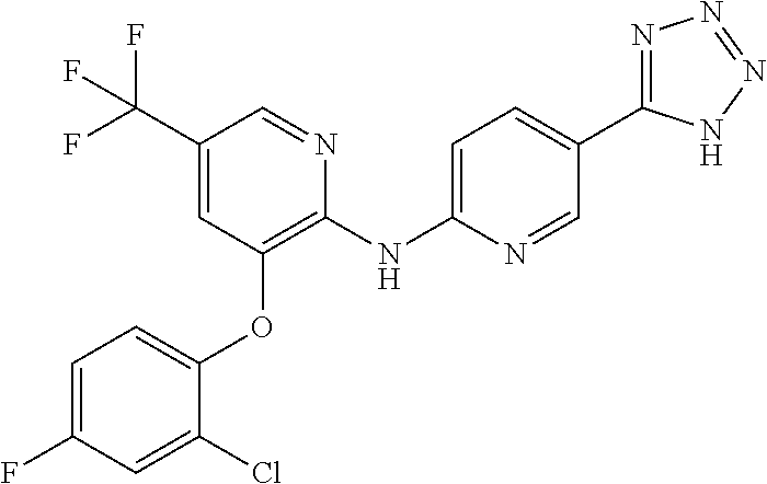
C1(C(F)(F)F)=CC(OC2=CC=C(F)C=C2Cl)=C(NC2=CC=C(C3=NN=NN3)C=N2)N=C1
